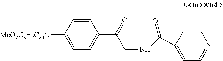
[MeO2C(H2C)4O]C1=CC=C(C(CNC(C2=CC=NC=C2)=O)=O)C=C1
